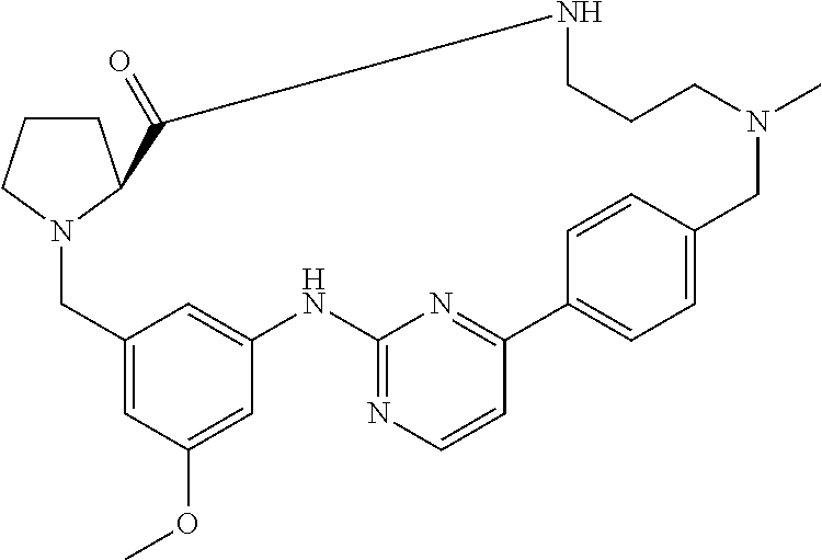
C1CCN2C1C(=O)NCCCN(C)CC1=CC=C(C3=NC(=NC=C3)NC3=CC(=CC(OC)=C3)C2)C=C1
